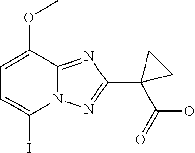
C1=C(OC)C2=NC(C3(C(O)=O)CC3)=NN2C(I)=C1
